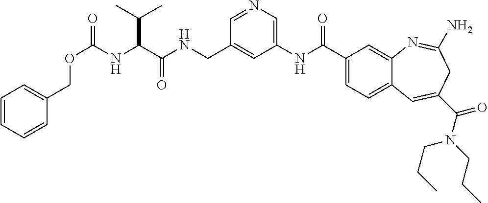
N1=CC(CNC(C(NC(OCC2=CC=CC=C2)=O)C(C)C)=O)=CC(NC(C2=CC=C3C(=C2)N=C(N)CC(C(N(CCC)CCC)=O)=C3)=O)=C1
